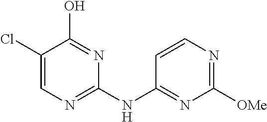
C1(Cl)=CN=C(NC2=NC([OMe])=NC=C2)N=C1O
